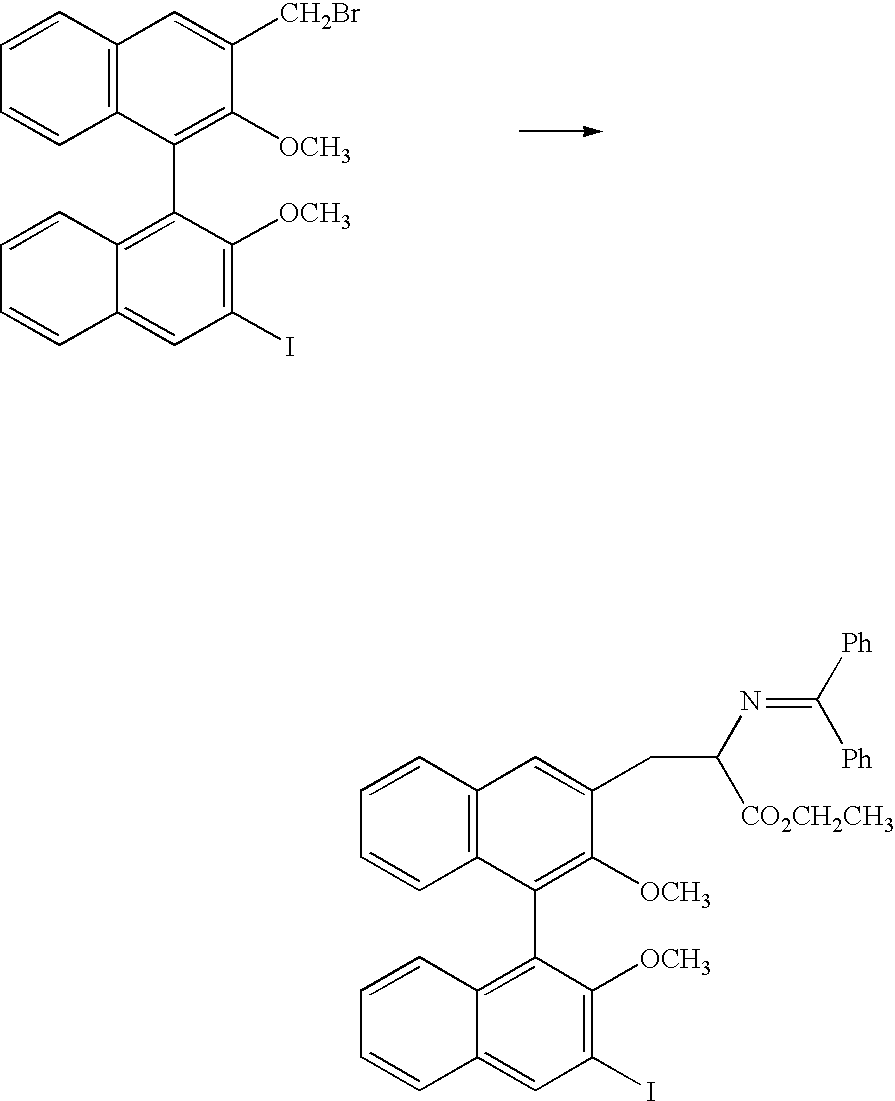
C1=CC2=C(C=C1)C(C1=C3C(=CC(I)=C1[OCH3])C=CC=C3)=C([OCH3])C([CH2Br])=C2.C1=CC2=C(C=C1)C(C1=C3C(=CC(I)=C1[OCH3])C=CC=C3)=C([OCH3])C(CC(N=C([Ph])[Ph])[CO2CH2CH3])=C2
